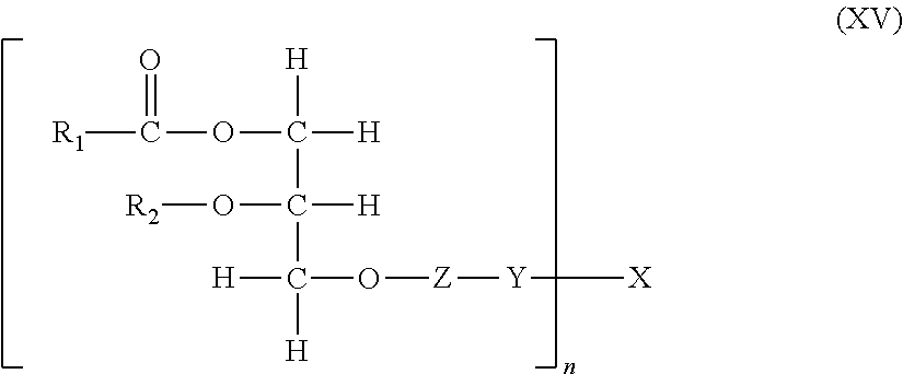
C(C(C([H])(O[Z][Y][X])[H])([H])O[R2])([H])(OC(=O)[R1])[H]
